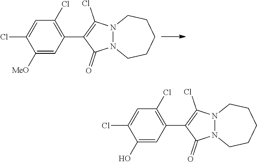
C1=C(Cl)C([MeO])=CC(C2=C(Cl)N3N(C2=O)CCCCC3)=C1Cl.C1=C(Cl)C(O)=CC(C2=C(Cl)N3N(C2=O)CCCCC3)=C1Cl
